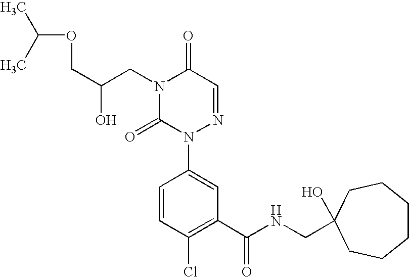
N1(CC(COC(C)C)O)C(=O)N(C2=CC(C(=O)NCC3(O)CCCCCC3)=C(Cl)C=C2)N=CC1=O
